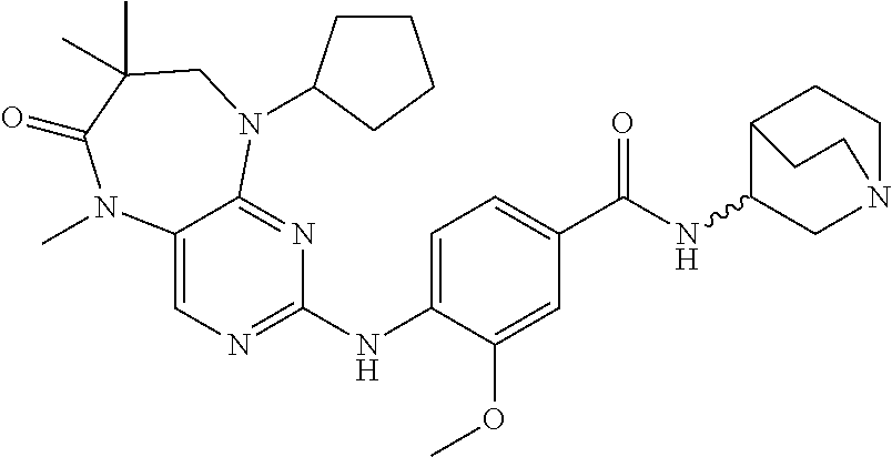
C12=CN=C(NC3=CC=C(C(NC4CN5CCC4CC5)=O)C=C3OC)N=C1N(C1CCCC1)CC(C)(C)C(=O)N2C
